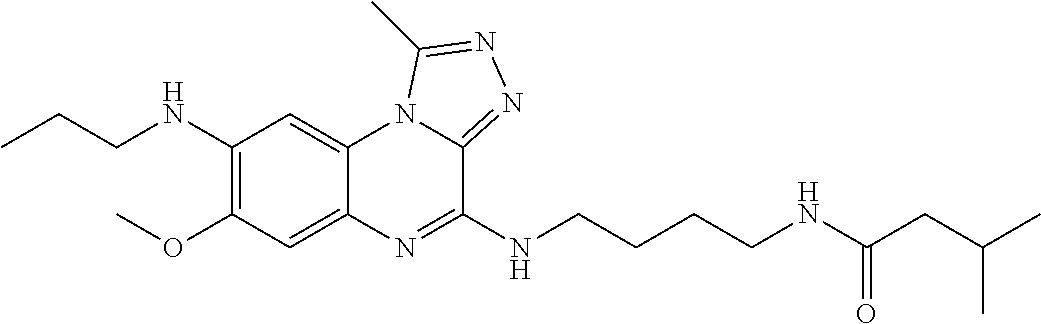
C1(NCCC)=C(OC)C=C2C(=C1)N1C(=NN=C1C)C(NCCCCNC(CC(C)C)=O)=N2
